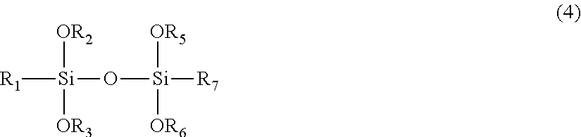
[R1][Si]([OR2])([OR3])O[Si]([OR5])([OR6])[R7]
